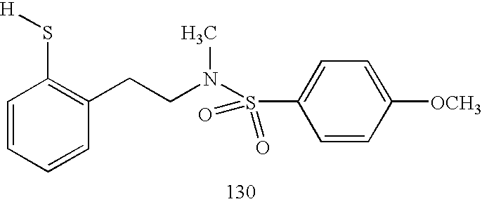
C1=CC=CC(CCN(S(C2=CC=C([OCH3])C=C2)(=O)=O)C)=C1S[H]
